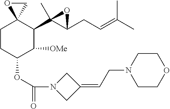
C1CC(OC(=O)N2CC(=CCN3CCOCC3)C2)C([OMe])C(C2(C)C(CC=C(C)C)O2)C12CO2
